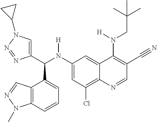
C1(N(C(C2=CN(C3CC3)N=N2)C2=CC=CC3=C2C=NN3C)[H])=CC(Cl)=C2C(=C1)C(N(CC(C)(C)C)[H])=C(C#N)C=N2
